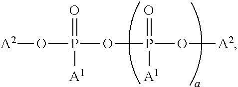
[A2]OP(=O)([A1])OP(=O)([A1])O[A2]
